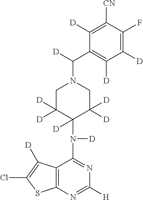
C12=C(N=C([H])N=C1N([D])C1([D])C([D])([D])CN(C([D])C3=C([D])C([D])=C(F)C([CN])=C3[D])CC1([D])[D])SC(Cl)=C2[D]
